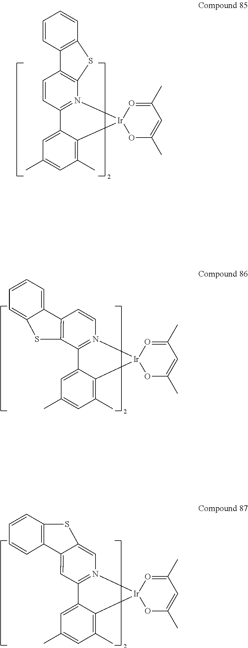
C12=N(C=CC3=C1SC1=CC=CC=C31)[Ir]1(C3=C(C)C=C(C)C=C23)OC(C)=CC(C)=O1.C1=CC2=C(N3=C1C1=CC(C)=CC(C)=C1[Ir]31OC(C)=CC(C)=O1)SC1=C2C=CC=C1.S1C2=CN3=C(C4=CC(C)=CC(C)=C4[Ir]34OC(C)=CC(C)=O4)C=C2C2=C1C=CC=C2
